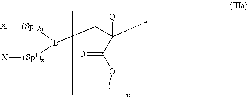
[L](CC([E])([Q])C(O[T])=O)([(Sp1)n][X])[(Sp1)n][X]
